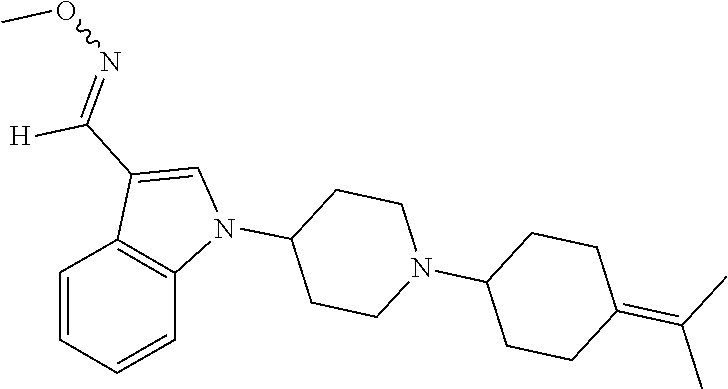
N1(C2CCN(C3CCC(=C(C)C)CC3)CC2)C=C(C([H])=NOC)C2=C1C=CC=C2
